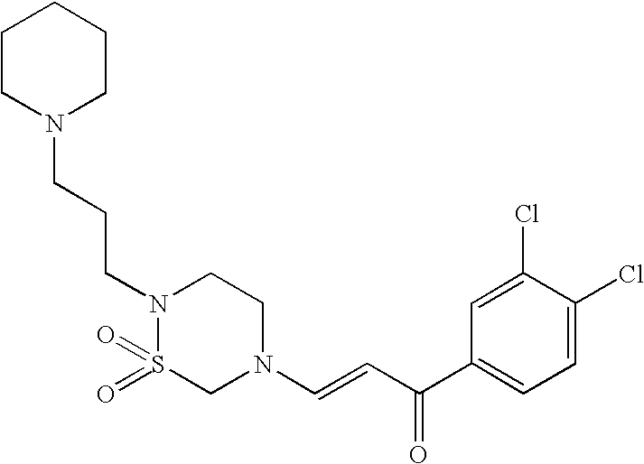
C1CN(CCCN2S(=O)(=O)CN(C=CC(C3=CC=C(Cl)C(Cl)=C3)=O)CC2)CCC1
